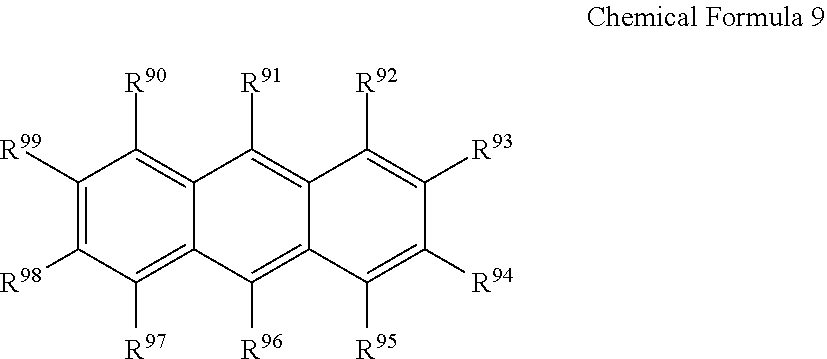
C1([R99])=C([R98])C([R97])=C2C(=C1[R90])C([R91])=C1C(=C2[R96])C([R95])=C([R94])C([R93])=C1[R92]
